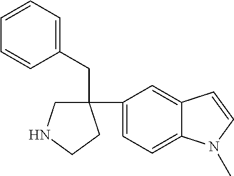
C1=C(C2(CC3=CC=CC=C3)CNCC2)C=C2C(=C1)N(C)C=C2
